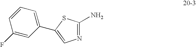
C1(N)=NC=C(C2=CC=CC(F)=C2)S1
